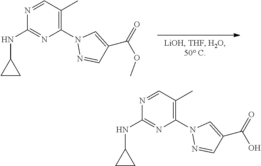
C1(C(OC)=O)=CN(C2=C(C)C=NC(NC3CC3)=N2)N=C1.C1(C(O)=O)=CN(C2=C(C)C=NC(NC3CC3)=N2)N=C1
